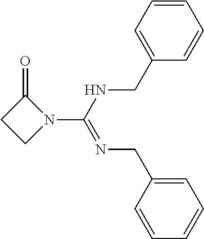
C1=CC=C(CNC(N2C(=O)CC2)=NCC2=CC=CC=C2)C=C1
